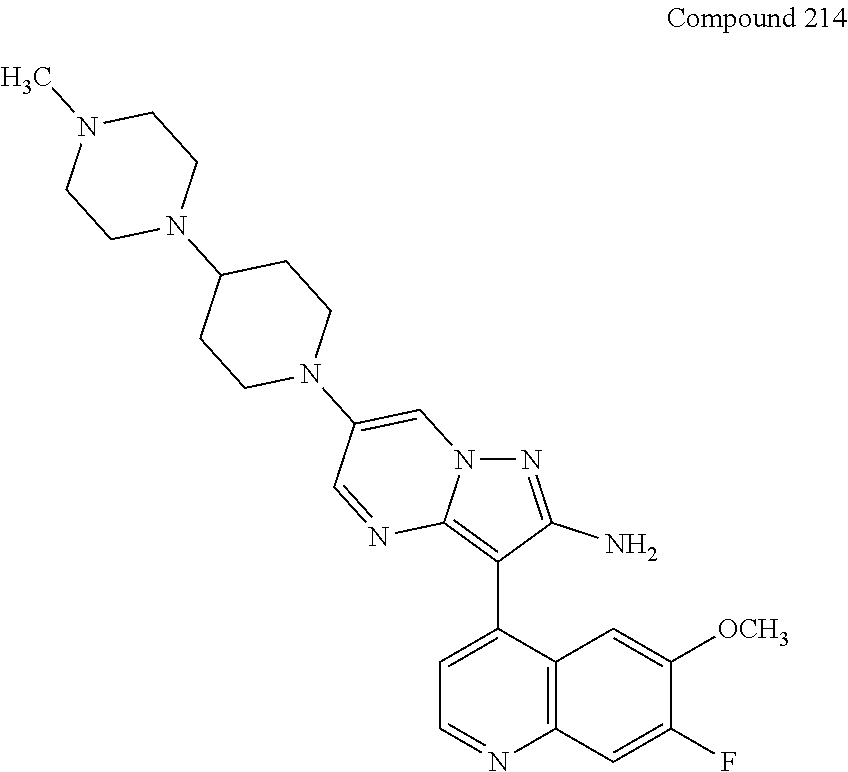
C1=C(C2=C3N(N=C2N)C=C(N2CCC(N4CCN(C)CC4)CC2)C=N3)C2=C(N=C1)C=C(F)C([OCH3])=C2
